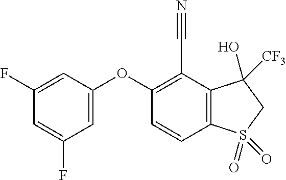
O(C1=CC(F)=CC(F)=C1)C1=C(C#N)C2=C(C=C1)S(=O)(=O)CC2([CF3])O
